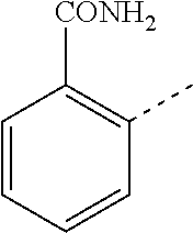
C1=CC=CC(C)=C1[CONH2]
